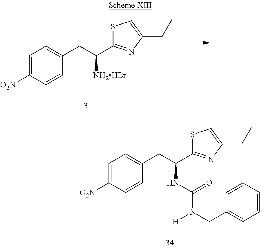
C1=C([O2N])C=CC(CC([NH2HBr])C2=NC(CC)=CS2)=C1.C1=C([O2N])C=CC(CC(NC(=O)N(CC2=CC=CC=C2)[H])C2=NC(CC)=CS2)=C1
